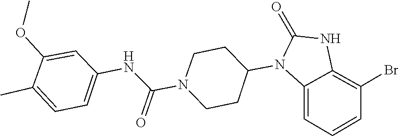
C1(=O)NC2=C(Br)C=CC=C2N1C1CCN(C(NC2=CC=C(C)C(OC)=C2)=O)CC1
